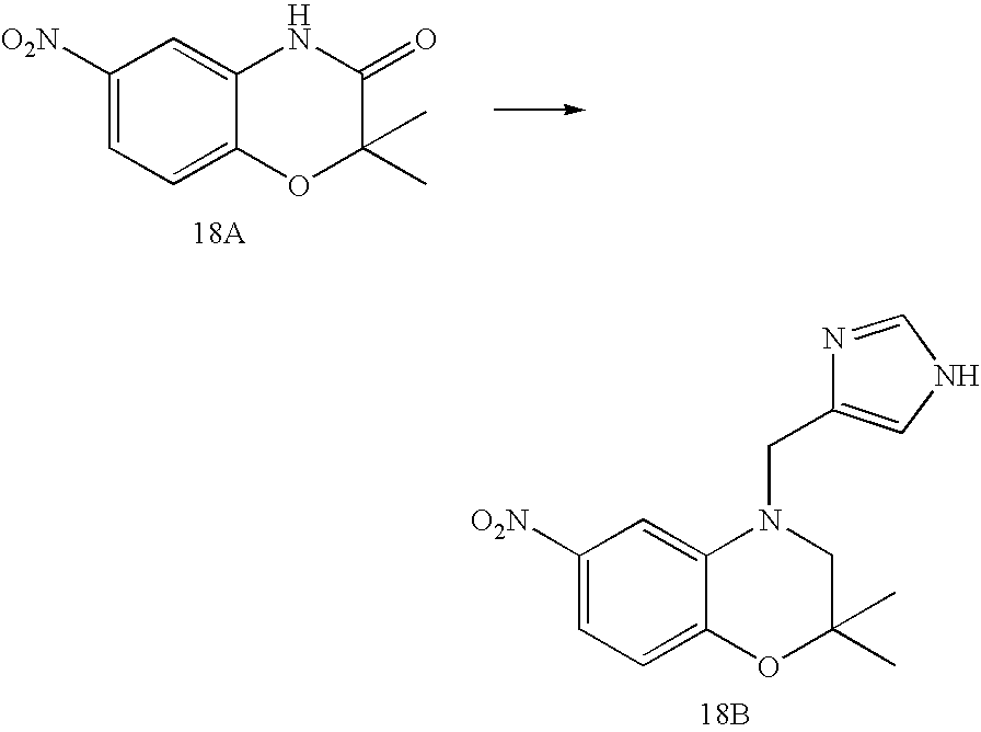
C1([O2N])=CC=C2C(=C1)NC(=O)C(C)(C)O2.C1([O2N])=CC=C2C(=C1)N(CC1=CNC=N1)CC(C)(C)O2.[18B]
